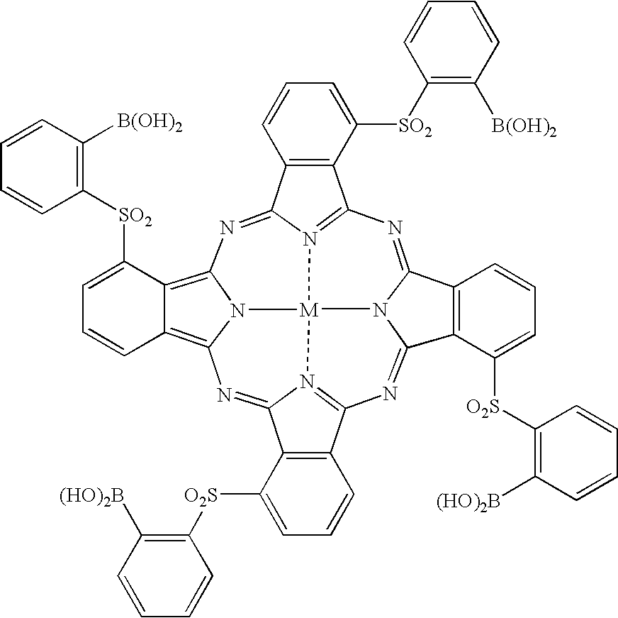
C12=NC3=C4C(=C5N=C6C7=C(C8=N6[M]6(N1=C(C1=C2C([O2S]C2=C([(HO)2B])C=CC=C2)=CC=C1)N=C1C2=C(C(=N8)N16)C=CC=C2[O2S]C1=C([(HO)2B])C=CC=C1)N53)C([SO2]C1=C([B(OH)2])C=CC=C1)=CC=C7)C([SO2]C1=C([B(OH)2])C=CC=C1)=CC=C4
